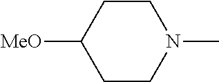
C1CN(C)CCC1[MeO]
